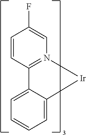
C1=CC2=N(C=C1F)[Ir]C1=CC=CC=C21
